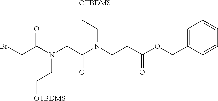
C1=C(COC(CCN(C(CN(C(CBr)=O)CC[OTBDMS])=O)CC[OTBDMS])=O)C=CC=C1
